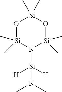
O1[Si](C)(C)N([Si]([H])([H])N(C)C)[Si](C)(C)O[Si]1(C)C
